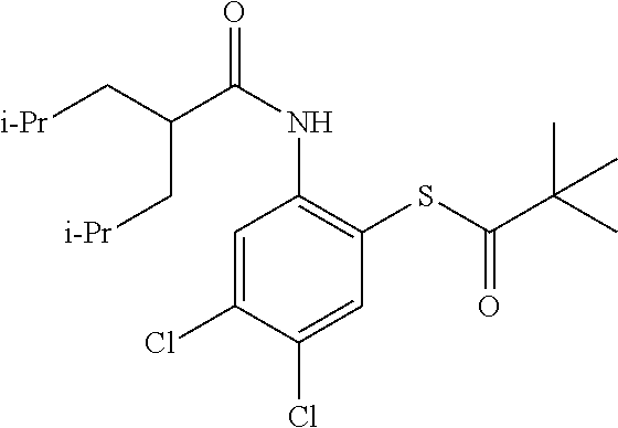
C1=C(Cl)C(Cl)=CC(SC(C(C)(C)C)=O)=C1NC(=O)C(C[i-Pr])C[i-Pr]
